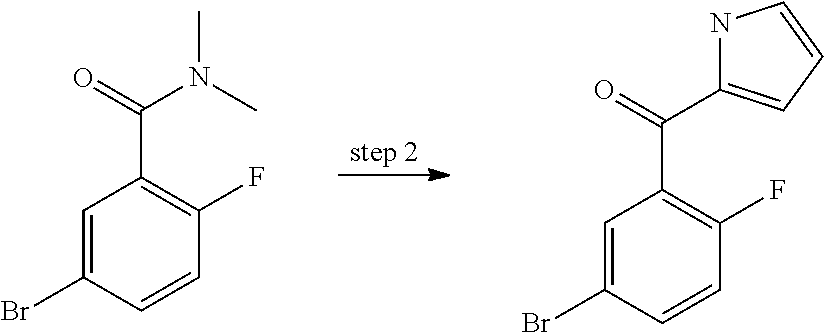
C1=C(Br)C=CC(F)=C1C(=O)C1=CC=CN1.C1=C(Br)C=CC(F)=C1C(N(C)C)=O
